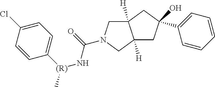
C1=CC(Cl)=CC=C1[(R)](NC(=O)N1CC2([H])C([H])(C1)CC(C1=CC=CC=C1)(O)C2)C
